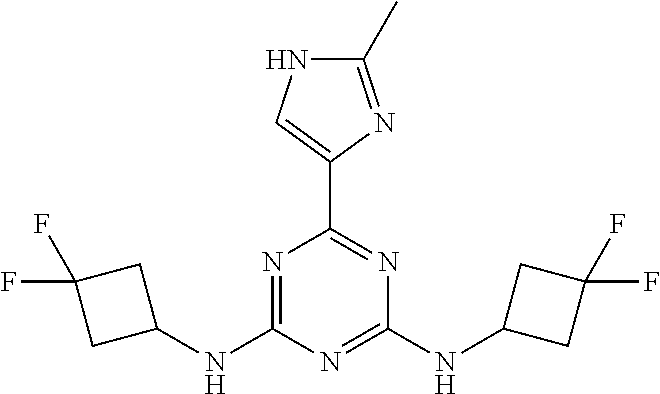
C1(C)=NC(C2=NC(NC3CC(F)(F)C3)=NC(NC3CC(F)(F)C3)=N2)=CN1
